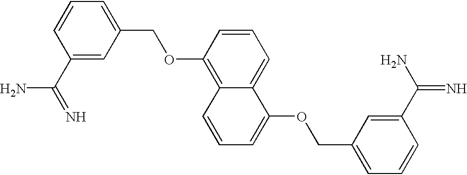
C1(C(=N)N)=CC(COC2=C3C(=CC=C2)C(OCC2=CC=CC(C(N)=N)=C2)=CC=C3)=CC=C1
